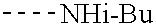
C[NHi-Bu]
